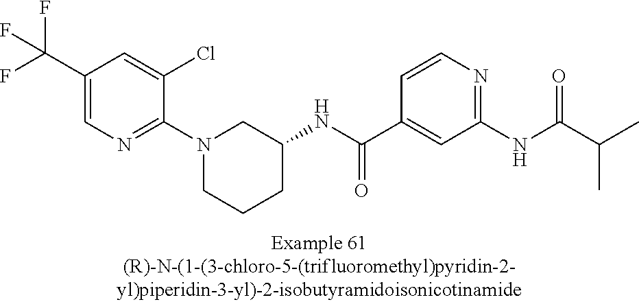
C1(C(F)(F)F)=CN=C(N2CCCC(NC(C3=CC(NC(C(C)C)=O)=NC=C3)=O)C2)C(Cl)=C1
